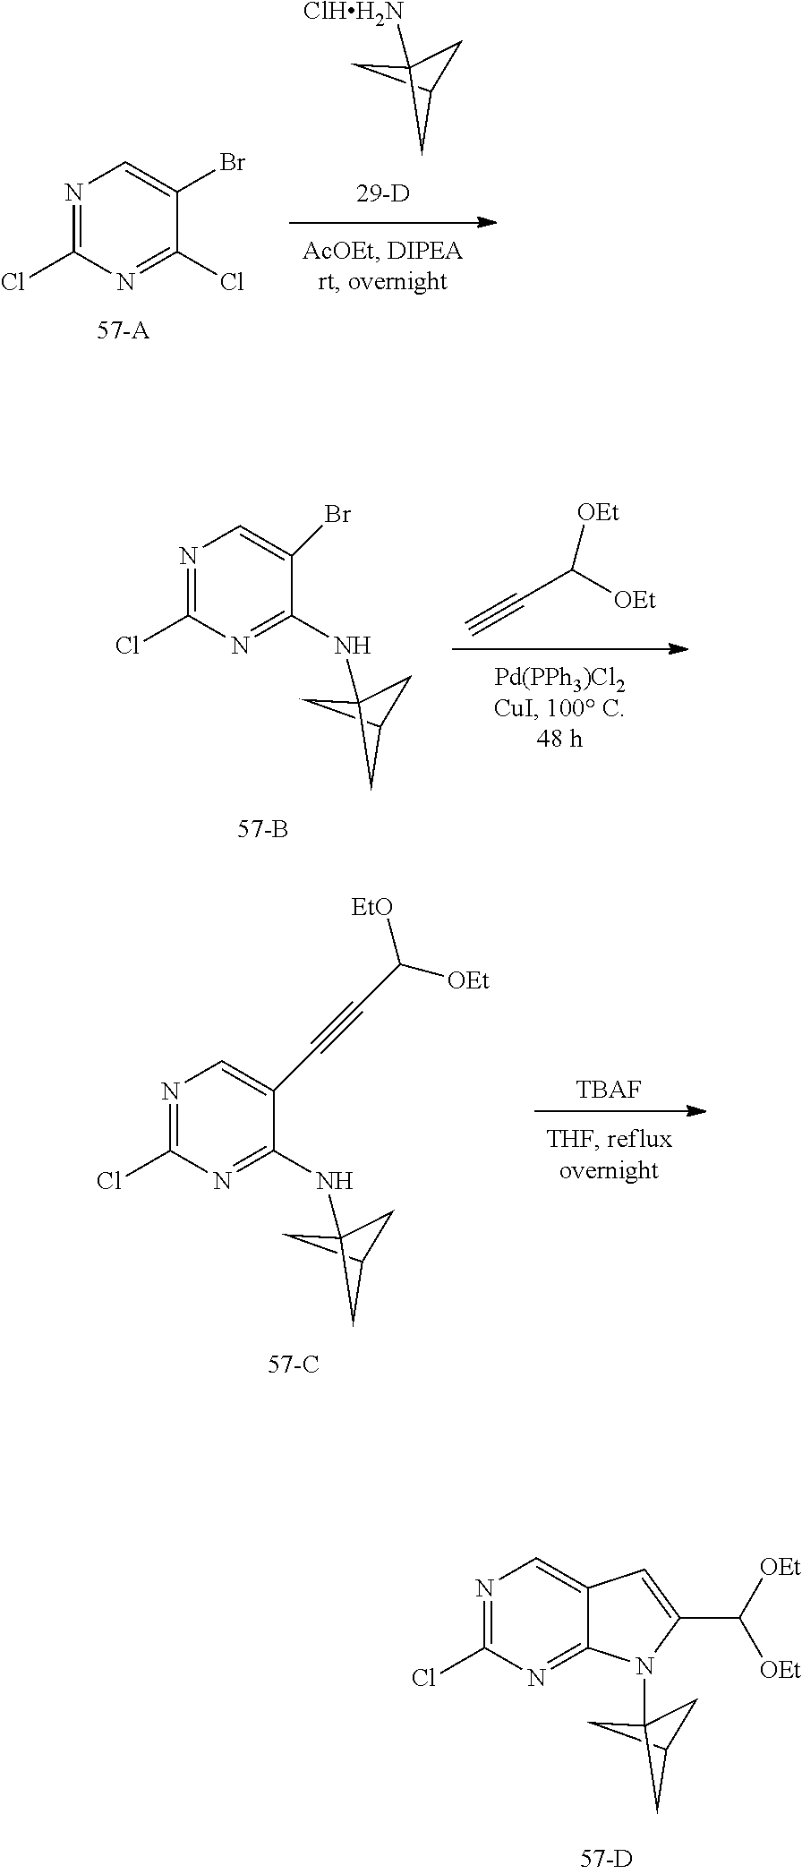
C1C2CC1([ClHH2N])C2.N1=C(Cl)N=C(Cl)C(Br)=C1.C#CC([OEt])[OEt].C1C2CC1(NC1=NC(Cl)=NC=C1Br)C2.[TBAF].C1C2CC1(NC1=NC(Cl)=NC=C1C#CC([OEt])[EtO])C2.N1=C(Cl)N=C2C(=C1)C=C(C([OEt])[OEt])N2C12CC(C1)C2
